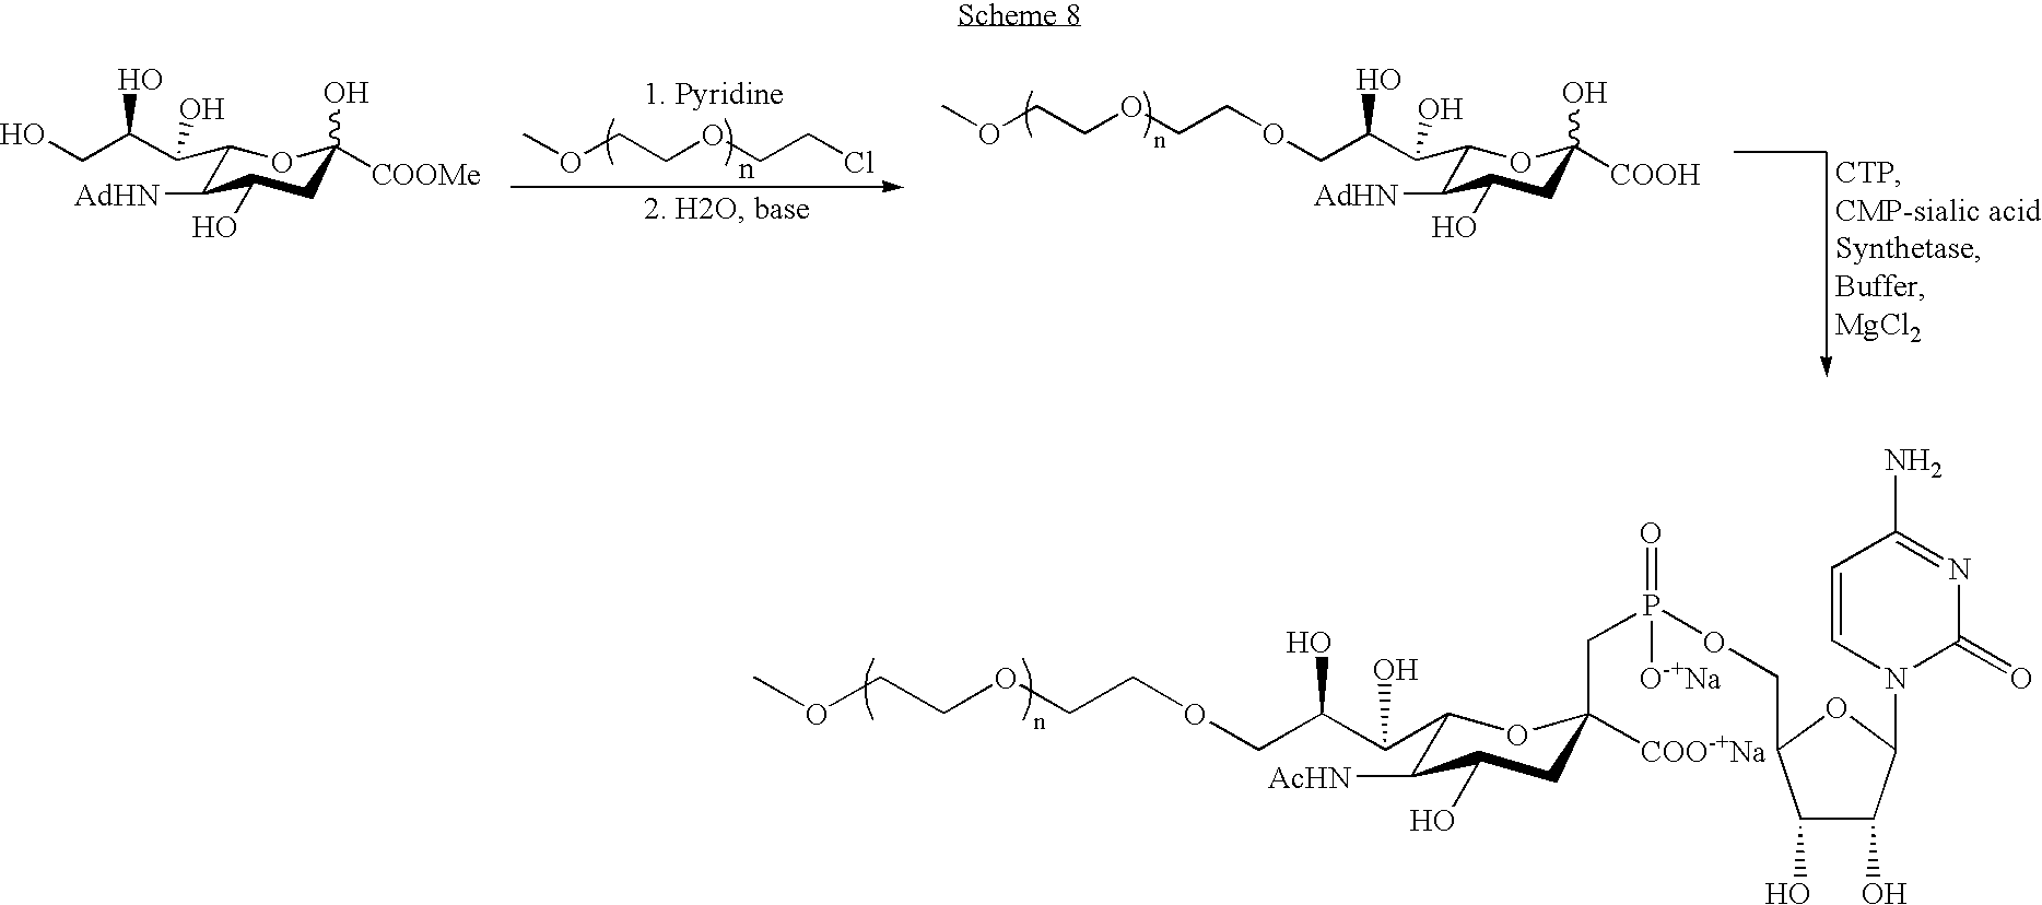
C1(C(C(CO)O)O)C([AdHN])C(O)CC(O)([COOMe])O1.C1(C(C(COCCOCCOC)O)O)C([AdHN])C(O)CC(O)([COOH])O1.C(COCCCl)OC.NC1=NC(=O)N(C2C(O)C(O)C(COP(CC3([COO-+Na])CC(O)C([AcHN])C(C(C(COCCOCCOC)O)O)O3)(=O)[O-+Na])O2)C=C1
